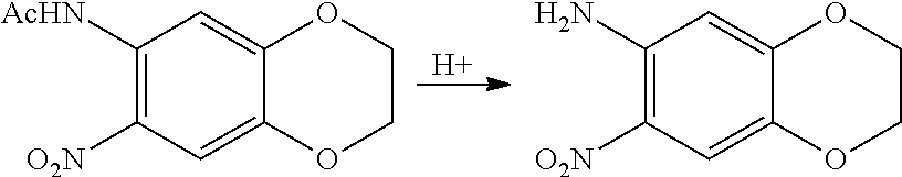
[H].C1([AcHN])=C([O2N])C=C2C(=C1)OCCO2.C1(N)=C([O2N])C=C2C(=C1)OCCO2
